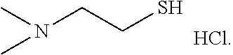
CN(C)CCS
